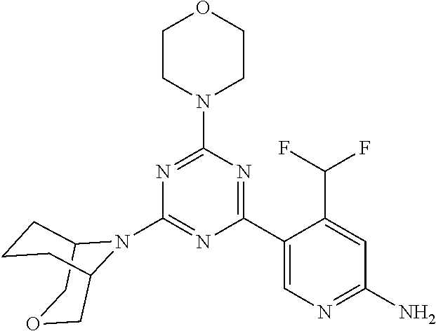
N1=C(N2CCOCC2)N=C(C2=CN=C(N)C=C2C(F)F)N=C1N1C2COCC1CCC2
